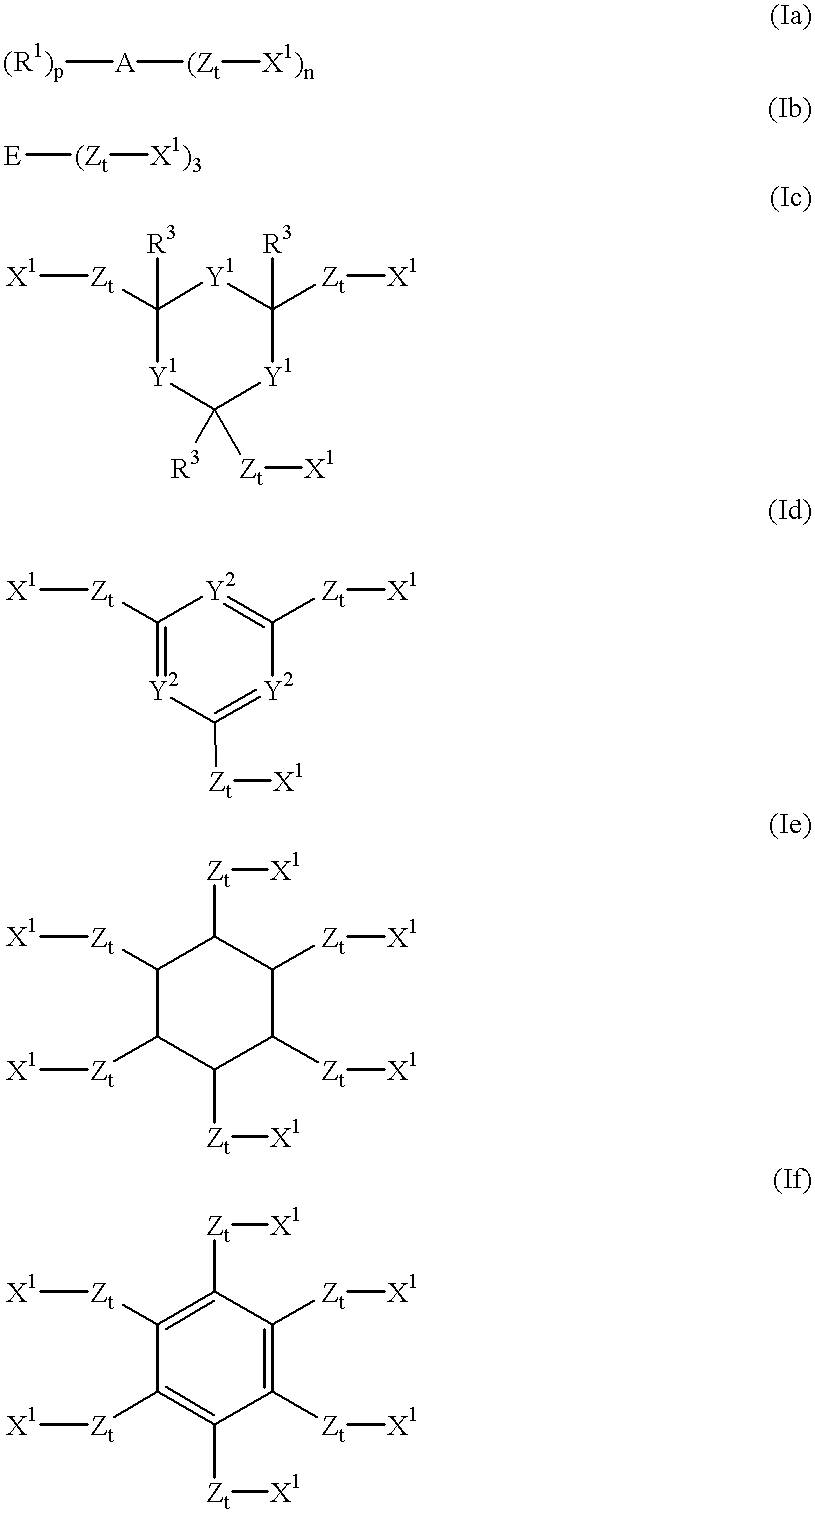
[(R1)p][A][(Zt][X1)n].[E][(Zt][X1)3].[X1][Zt]C1([R3])[Y1]C([Zt][X1])([R3])[Y1]C([R3])([Zt][X1])[Y1]1.[X1][Zt]C1=[Y2]C([Zt][X1])=[Y2]C([Zt][X1])=[Y2]1.C1([Zt][X1])C([Zt][X1])C([Zt][X1])C([Zt][X1])C([Zt][X1])C1[Zt][X1].C1([Zt][X1])=C([Zt][X1])C([Zt][X1])=C([Zt][X1])C([Zt][X1])=C1[Zt][X1]
